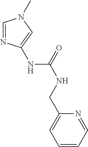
C1=CC=NC(CNC(=O)NC2=CN(C)C=N2)=C1
